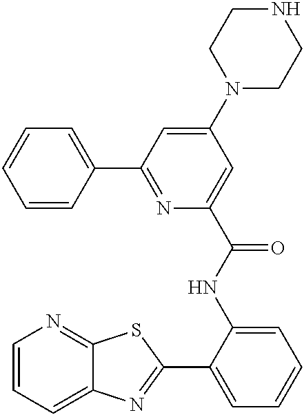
C1=CC=C2C(=N1)SC(C1=CC=CC=C1NC(=O)C1=CC(N3CCNCC3)=CC(C3=CC=CC=C3)=N1)=N2
